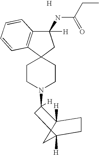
C1CN(C2([H])C3([H])C4(C([H])(C4)CC3)C2)CCC12CC([H])(NC(=O)CC)C1=C2C=CC=C1.[H]
